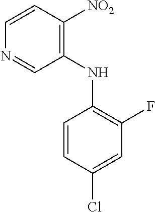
C1(NC2=C(F)C=C(Cl)C=C2)=C([NO2])C=CN=C1
